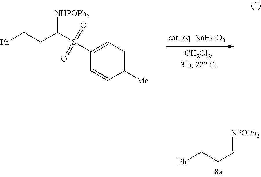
C1([Me])=CC=C(S(C(CC[Ph])[NHPOPh2])(=O)=O)C=C1.C(CC[Ph])=[NPOPh2]
